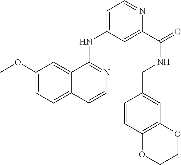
C12=CC=C(OC)C=C1C(NC1=CC=NC(C(=O)NCC3=CC4=C(C=C3)OCCO4)=C1)=NC=C2
